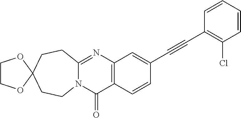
N12C(=NC3=C(C1=O)C=CC(C#CC1=C(Cl)C=CC=C1)=C3)CCC1(CC2)OCCO1
